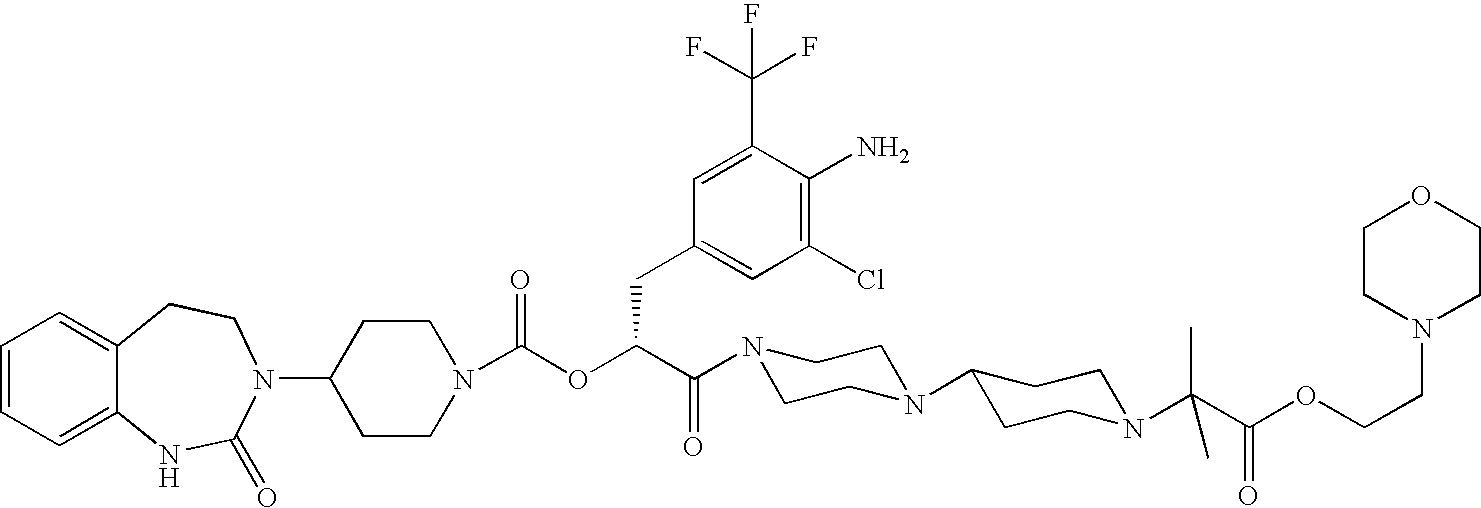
C1(N2C(=O)NC3=CC=CC=C3CC2)CCN(C(OC(C(N2CCN(C3CCN(C(C(OCCN4CCOCC4)=O)(C)C)CC3)CC2)=O)CC2=CC(Cl)=C(N)C(C(F)(F)F)=C2)=O)CC1
